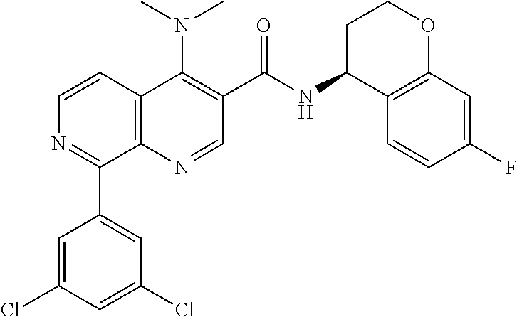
C12=C(N=CC(C(=O)NC3C4=C(OCC3)C=C(F)C=C4)=C1N(C)C)C(C1=CC(Cl)=CC(Cl)=C1)=NC=C2
